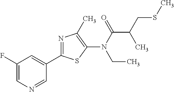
C1(F)=CN=CC(C2=NC(C)=C(N(C(=O)C(CSC)C)CC)S2)=C1
